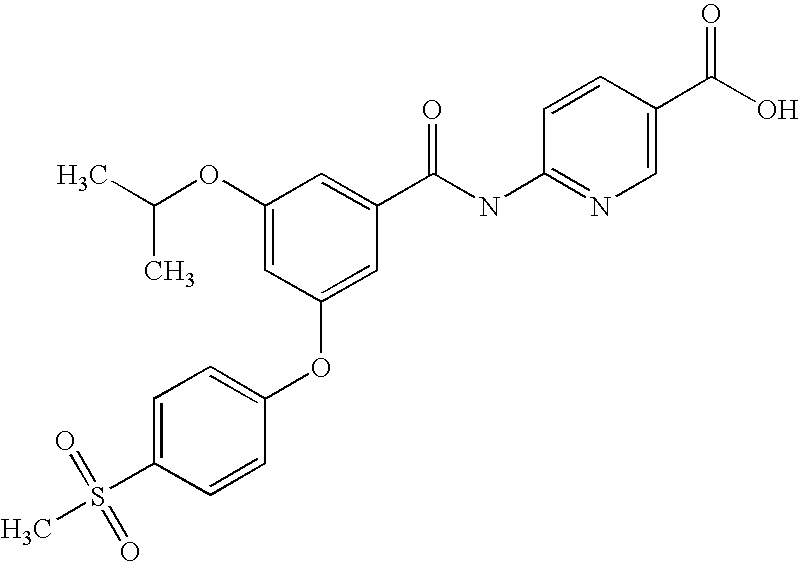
C1(OC(C)C)=CC(OC2=CC=C(S(C)(=O)=O)C=C2)=CC(C(NC2=NC=C(C(O)=O)C=C2)=O)=C1
